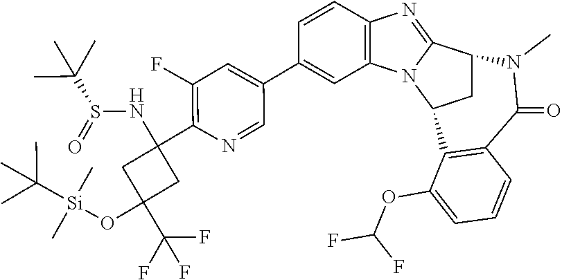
C1=CC2=C(C=C1C1=CC(F)=C(C3(NS(=O)C(C)(C)C)CC(C(F)(F)F)(O[Si](C(C)(C)C)(C)C)C3)N=C1)N1C(=N2)C2CC1C1=C(C(=O)N2C)C=CC=C1OC(F)F
